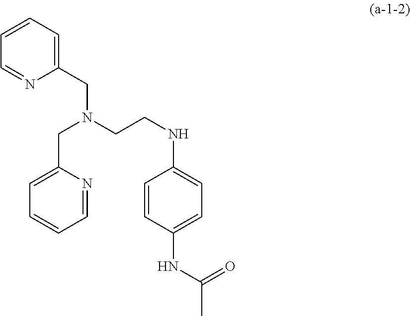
C1(CN(CCNC2=CC=C(NC(=O)C)C=C2)CC2=CC=CC=N2)=CC=CC=N1
